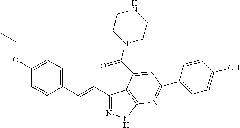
C1(C=CC2=CC=C(OCC)C=C2)=NNC2=C1C(C(N1CCNCC1)=O)=CC(C1=CC=C(O)C=C1)=N2
